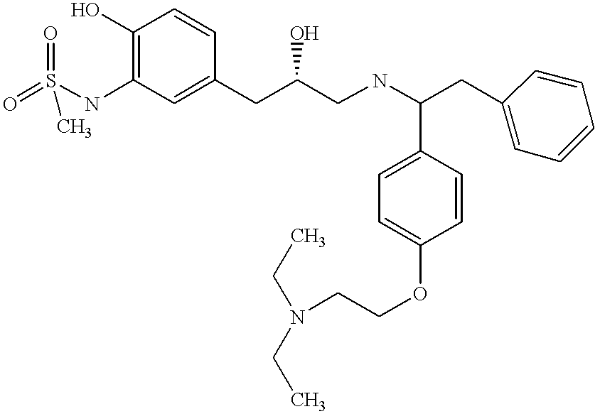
O=S(NC1=C(O)C=CC(CC(CNC(CC2=CC=CC=C2)C2=CC=C(OCCN(CC)CC)C=C2)O)=C1)(=O)C
